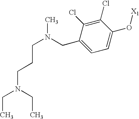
C(C1=CC=C(O[X1])C(Cl)=C1Cl)N(CCCN(CC)CC)C
